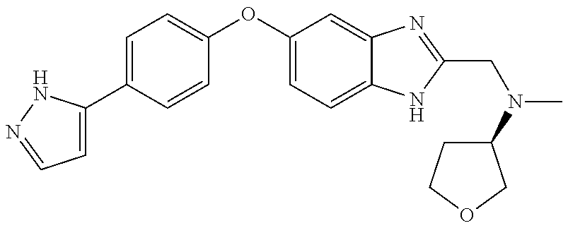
C1=C(C2=CC=C(OC3=CC=C4C(=C3)N=C(CN(C)C3CCOC3)N4)C=C2)NN=C1
